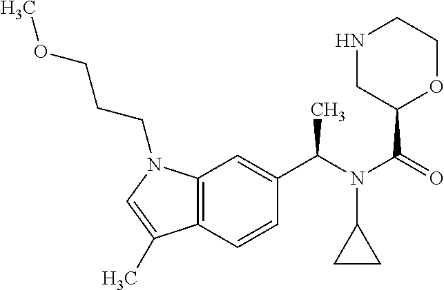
C12=C(C=CC(C(N(C(=O)C3OCCNC3)C3CC3)C)=C1)C(C)=CN2CCCOC
